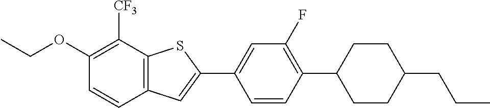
C1(OCC)=C([CF3])C2=C(C=C1)C=C(C1=CC(F)=C(C3CCC(CCC)CC3)C=C1)S2
